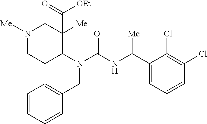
N1([Me])CCC(N(C(=O)NC(C2=CC=CC(Cl)=C2Cl)[Me])CC2=CC=CC=C2)C([Me])(C(=O)[OEt])C1
